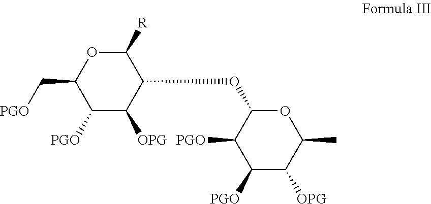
C1([R])OC(C[PGO])C([PGO])C([OPG])C1OC1C([PGO])C([PGO])C([OPG])C(C)O1
